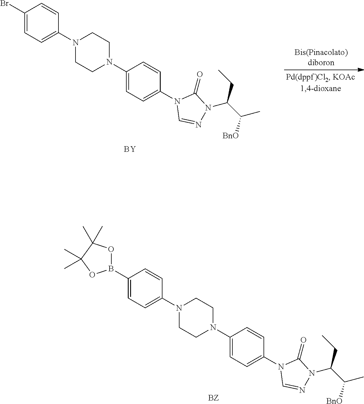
C1(Br)=CC=C(N2CCN(C3=CC=C(N4C=NN(C(C([BnO])C)CC)C4=O)C=C3)CC2)C=C1.[BY].C1(B2OC(C)(C)C(C)(C)O2)=CC=C(N2CCN(C3=CC=C(N4C=NN(C(C([BnO])C)CC)C4=O)C=C3)CC2)C=C1
